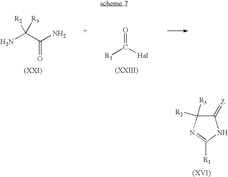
C1(=[Z])C([R3])([R2])N=C([R1])N1.NC(C(N)=O)([R3])[R2].[R1]C([Hal])=O
